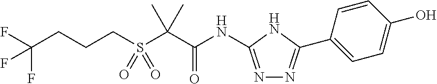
N1=C(NC(C(S(CCCC(F)(F)F)(=O)=O)(C)C)=O)NC(C2=CC=C(O)C=C2)=N1
